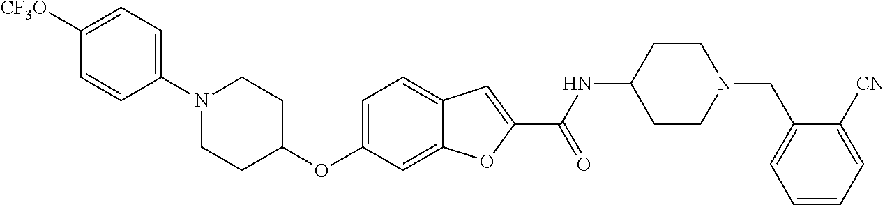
C1=C2C(=CC=C1OC1CCN(C3=CC=C([CF3O])C=C3)CC1)C=C(C(=O)NC1CCN(CC3=CC=CC=C3[CN])CC1)O2
